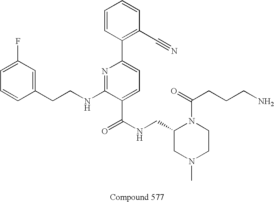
C1=CC(CCNC2=NC(C3=C(C#N)C=CC=C3)=CC=C2C(NCC2CN(C)CCN2C(=O)CCCN)=O)=CC(F)=C1
